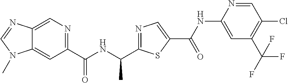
C12=CN=C(C(NC(C)C3=NC=C(C(NC4=CC(C(F)(F)F)=C(Cl)C=N4)=O)S3)=O)C=C1N(C)C=N2
